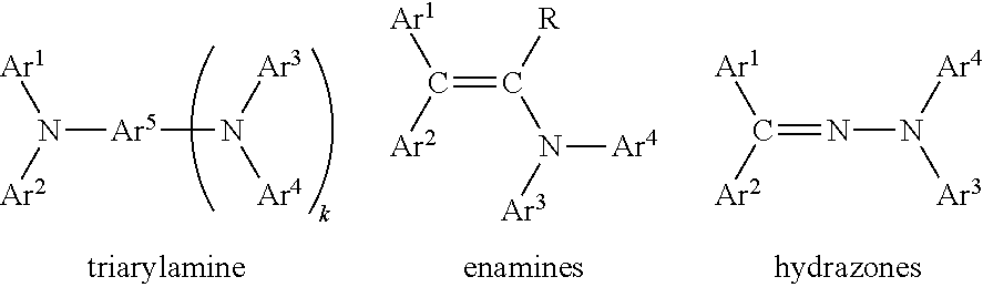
C(=C([R])N([Ar3])[Ar4])([Ar1])[Ar2].N([Ar5]N([Ar4])[Ar3])([Ar1])[Ar2].C(=NN([Ar3])[Ar4])([Ar1])[Ar2]
